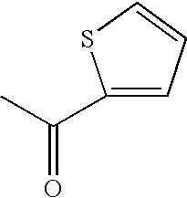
C1(C(C)=O)=CC=CS1
